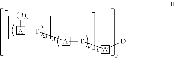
[A]([T][A][T][A][D])[(B)v]
